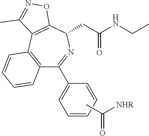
C1=CC2=C(C(C3=CC=CC=C3)=NC(CC(NCC)=O)C3=C2C(C)=NO3)C=C1.CC(=O)[NHR]
